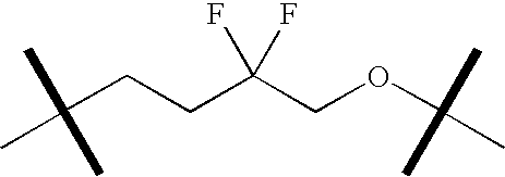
C(CCC(COC(C)(C)C)(F)F)(C)(C)C
